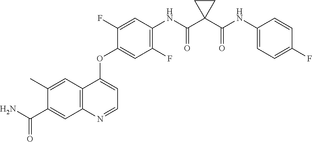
C12=C(N=CC=C1OC1=CC(F)=C(NC(C3(C(NC4=CC=C(F)C=C4)=O)CC3)=O)C=C1F)C=C(C(N)=O)C(C)=C2
